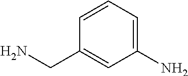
C1(N)=CC=CC(CN)=C1
